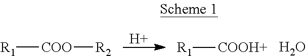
[H].[R1][COO][R2].[R1][COOH+].O
